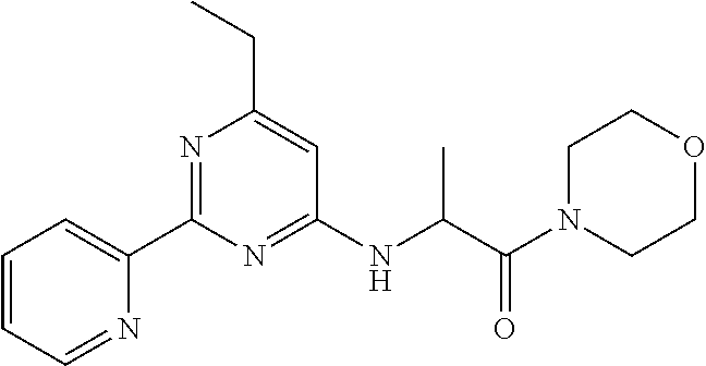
C1=CC=NC(C2=NC(CC)=CC(NC(C(N3CCOCC3)=O)C)=N2)=C1
